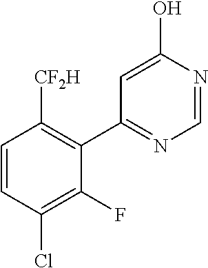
C1=CC(Cl)=C(F)C(C2=NC=NC(O)=C2)=C1[CF2H]
